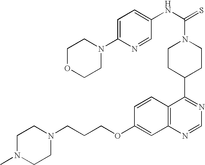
C1(OCCCN2CCN(C)CC2)=CC2=C(C=C1)C(C1CCN(C(=S)NC3=CC=C(N4CCOCC4)N=C3)CC1)=NC=N2
